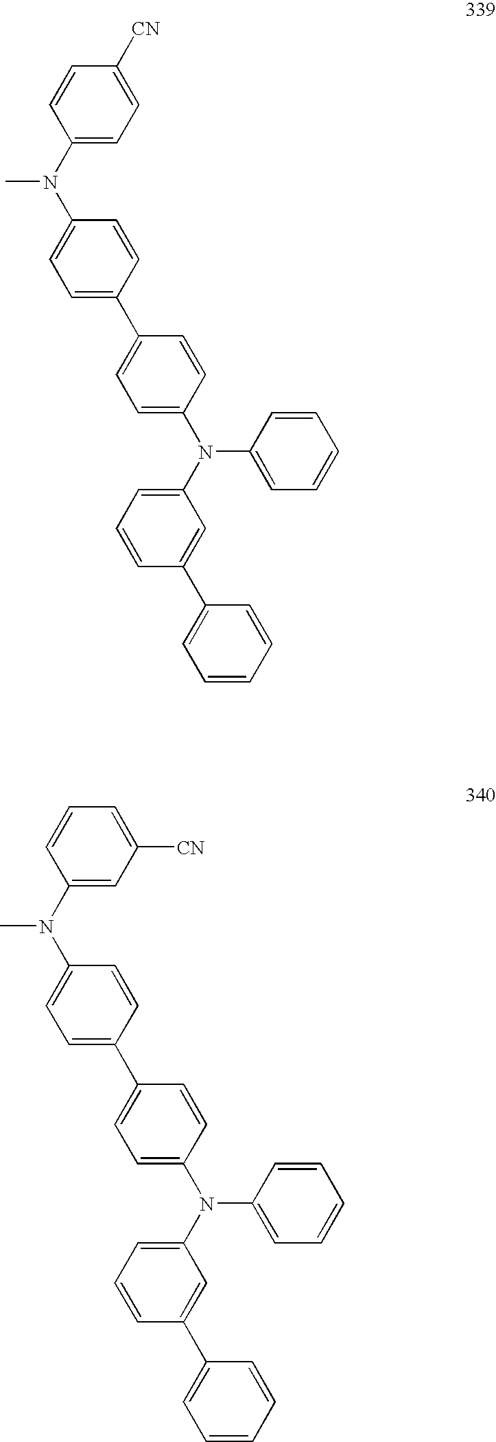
C1=C(N(C2=CC=C(C3=CC=C(N(C4=CC=CC(C5=CC=CC=C5)=C4)C4=CC=CC=C4)C=C3)C=C2)C)C=CC([CN])=C1.C1=C(N(C2=CC=C(C3=CC=C(N(C4=CC=CC(C5=CC=CC=C5)=C4)C4=CC=CC=C4)C=C3)C=C2)C)C=CC=C1[CN]
